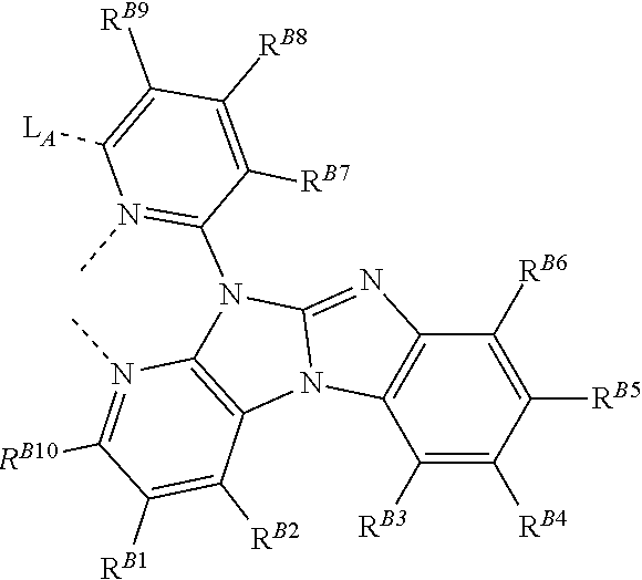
C12=NC3=C(N1C1=C(N2C2=N(C)C([LA])=C([RB9])C([RB8])=C2[RB7])N(C)=C([RB10])C([RB1])=C1[RB2])C([RB3])=C([RB4])C([RB5])=C3[RB6]
